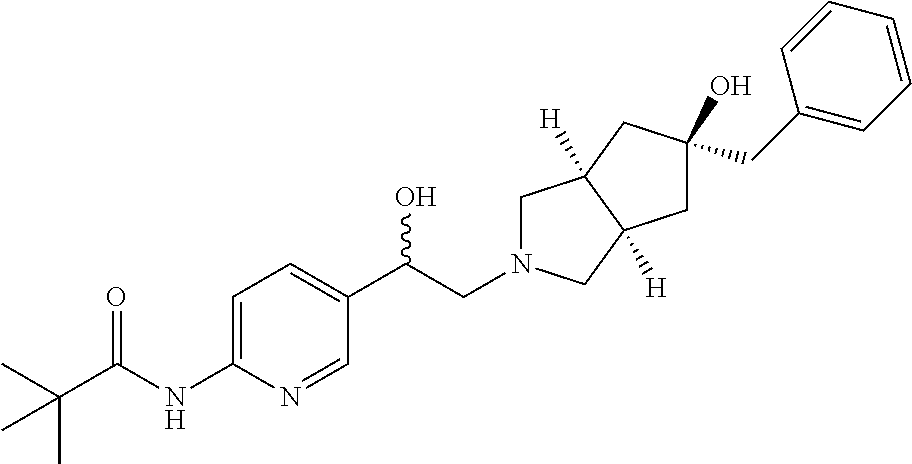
C(C(NC1=CC=C(C(CN2CC3([H])C([H])(C2)CC(O)(CC2=CC=CC=C2)C3)O)C=N1)=O)(C)(C)C
